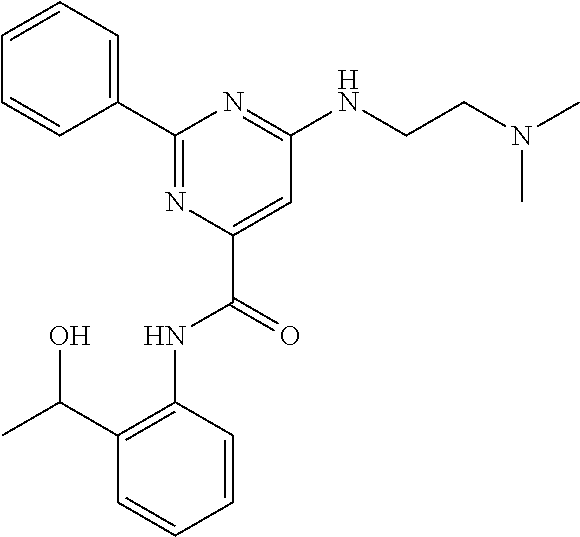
C1=CC=CC(C(C)O)=C1NC(C1=CC(NCCN(C)C)=NC(C2=CC=CC=C2)=N1)=O
